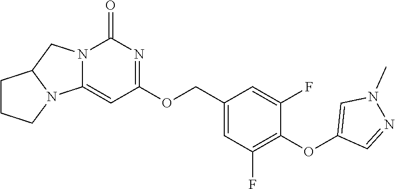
C1(COC2=NC(=O)N3C(=C2)N2C(C3)CCC2)=CC(F)=C(OC2=CN(C)N=C2)C(F)=C1
